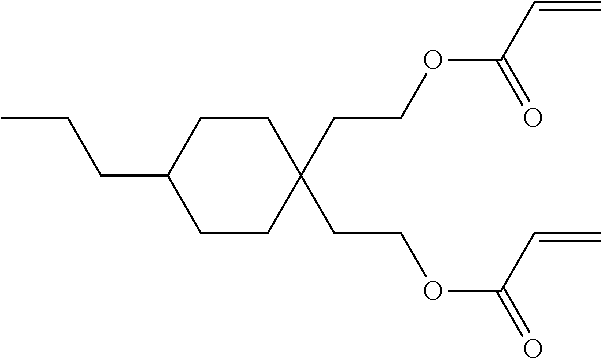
C1CC(CCOC(C=C)=O)(CCOC(=O)C=C)CCC1CCC
